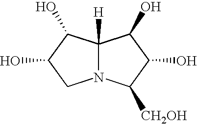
N12C([H])(C(O)C(O)C1)C(O)C(O)C2[CH2OH]
